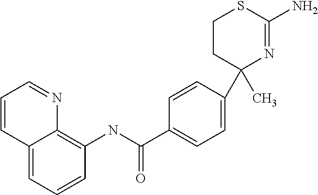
C1CC(C)(C2=CC=C(C(NC3=C4C(=CC=C3)C=CC=N4)=O)C=C2)N=C(N)S1
